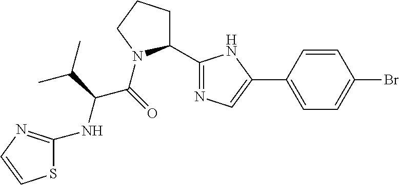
C1(C2=NC=C(C3=CC=C(Br)C=C3)N2)CCCN1C(C(NC1=NC=CS1)C(C)C)=O
